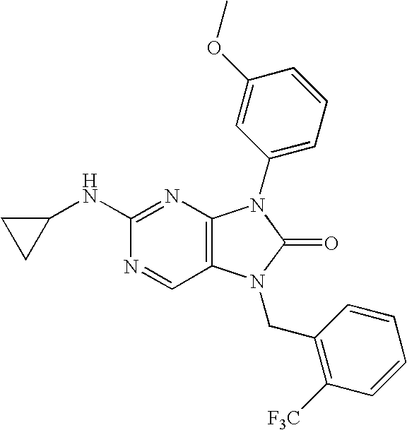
C1(NC2=NC3=C(C=N2)N(CC2=C([F3C])C=CC=C2)C(=O)N3C2=CC=CC(OC)=C2)CC1
